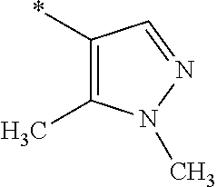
*C1=C(C)N(C)N=C1
